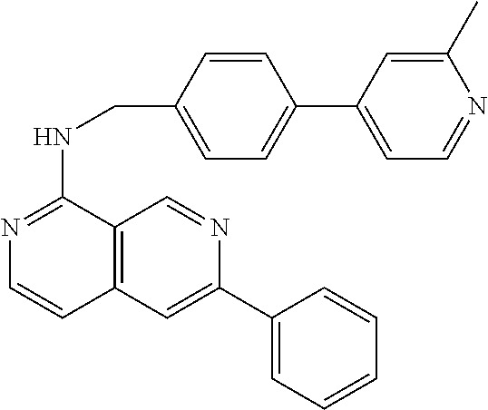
C12=C(C=C(C3=CC=CC=C3)N=C1)C=CN=C2NCC1=CC=C(C2=CC=NC(C)=C2)C=C1
